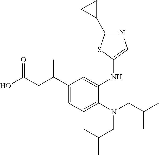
OC(CC(C1=CC=C(N(CC(C)C)CC(C)C)C(NC2=CN=C(C3CC3)S2)=C1)C)=O
